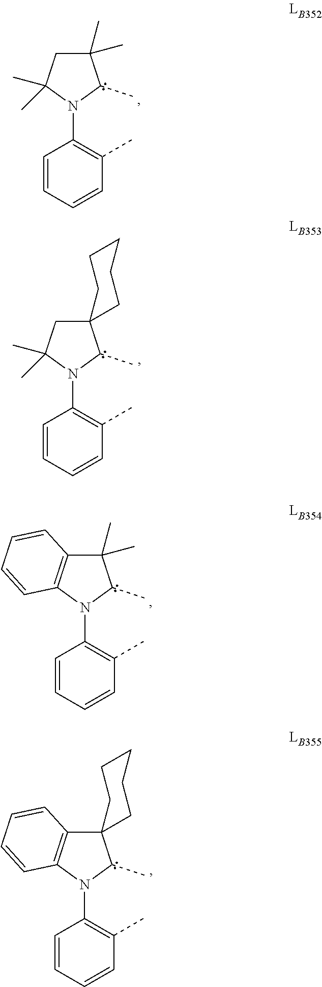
N1(C2=C(C)C=CC=C2)C(C)C(C)(C)CC1(C)C.N1(C2=C(C)C=CC=C2)C(C)C(C)(C)C2=C1C=CC=C2.N1(C2=C(C)C=CC=C2)C(C)C2(CC1(C)C)CCCCC2.N1(C2=C(C)C=CC=C2)C(C)C2(C3=C1C=CC=C3)CCCCC2
